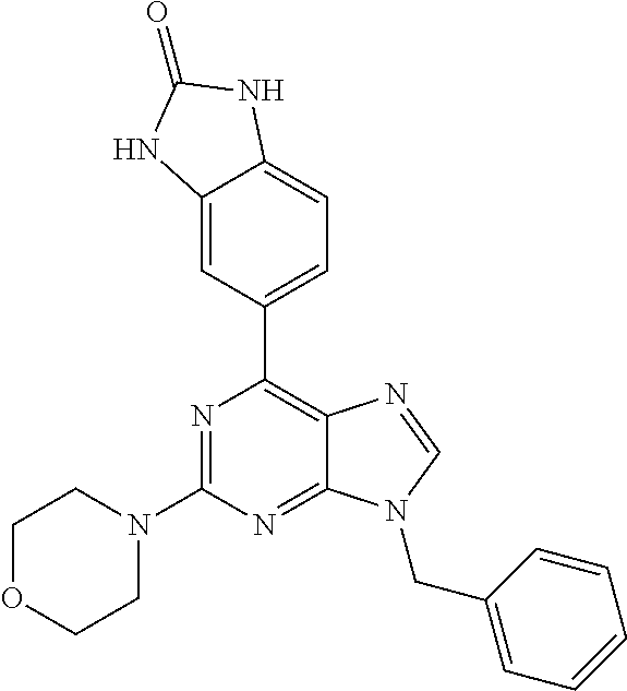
N1=C(N2CCOCC2)N=C2C(=C1C1=CC=C3C(=C1)NC(=O)N3)N=CN2CC1=CC=CC=C1
